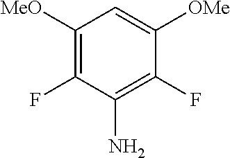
C1([MeO])=C(F)C(N)=C(F)C([OMe])=C1
